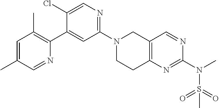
N1(C2=NC=C(Cl)C(C3=C(C)C=C(C)C=N3)=C2)CCC2=C(C1)C=NC(N(C)S(=O)(=O)C)=N2
